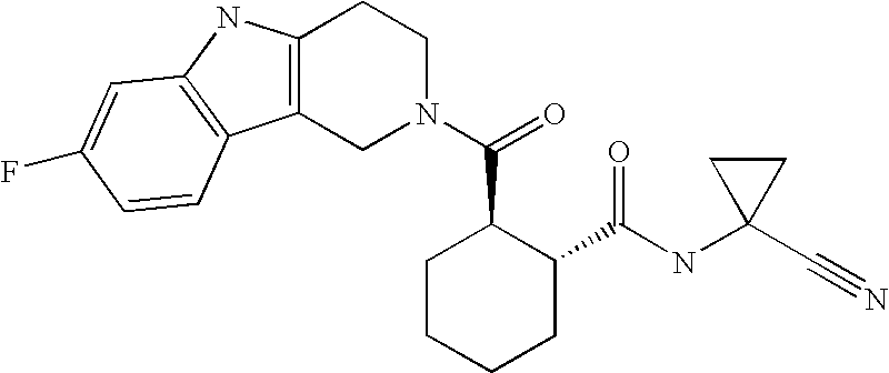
C12=C(CN(C(C3CCCCC3C(=O)NC3(C#N)CC3)=O)CC1)C1=C(N2)C=C(F)C=C1
